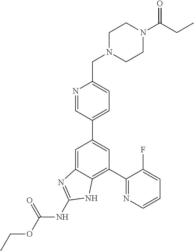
C1=C2C(=C(C3=NC=CC=C3F)C=C1C1=CC=C(CN3CCN(C(=O)CC)CC3)N=C1)NC(NC(=O)OCC)=N2
